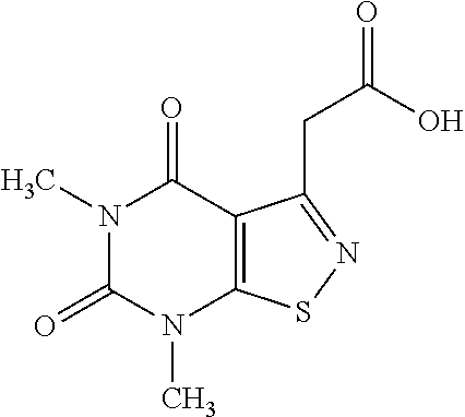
N1(C)C(=O)N(C)C2=C(C1=O)C(CC(O)=O)=NS2
